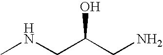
CNCC(CN)O
